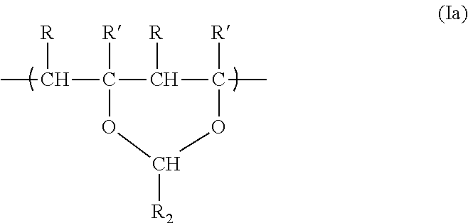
CC(C1([R])C([R])C(C)([R])OC([R2])O1)[R]
